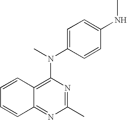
C1=CC2=C(N(C)C3=CC=C(NC)C=C3)N=C(C)N=C2C=C1
